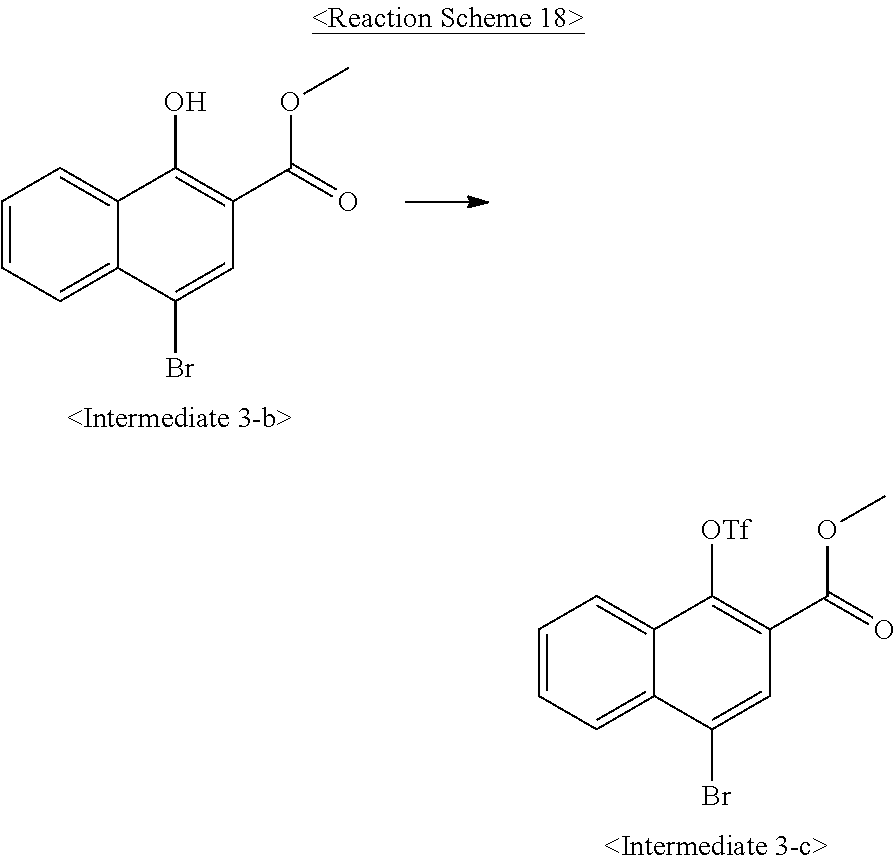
C1=CC=C2C(=C1)C(O)=C(C(=O)OC)C=C2Br.C1=CC=C2C(=C1)C([OTf])=C(C(=O)OC)C=C2Br
